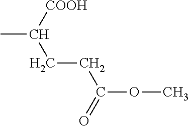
C(CCC(=O)OC)([COOH])C
